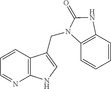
C12=C(C=CC=N1)C(CN1C3=C(C=CC=C3)NC1=O)=CN2
